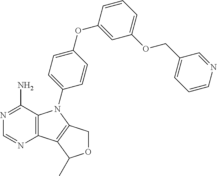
C12=C(C(N)=NC=N1)N(C1=CC=C(OC3=CC(OCC4=CC=CN=C4)=CC=C3)C=C1)C1=C2C(C)OC1
